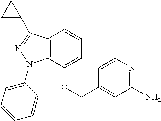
C1=CN=C(N)C=C1COC1=CC=CC2=C1N(C1=CC=CC=C1)N=C2C1CC1
